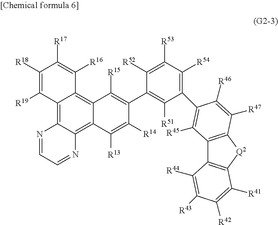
C12=C3C(=C4C(=C1C([R16])=C([R17])C([R18])=C2[R19])C([R15])=C(C1=C([R51])C(C2=C([R45])C5=C([Q2]C6=C5C([R44])=C([R43])C([R42])=C6[R41])C([R47])=C2[R46])=C([R54])C([R53])=C1[R52])C([R14])=C4[R13])N=CC=N3
